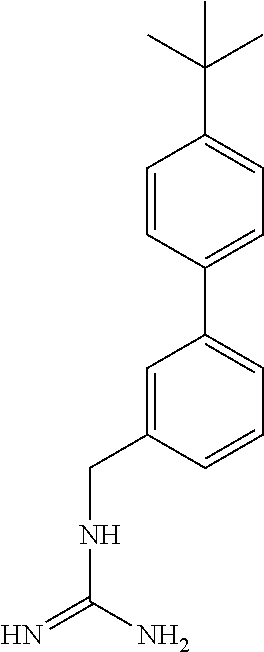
C1(C2=CC=CC(CNC(N)=N)=C2)=CC=C(C(C)(C)C)C=C1
